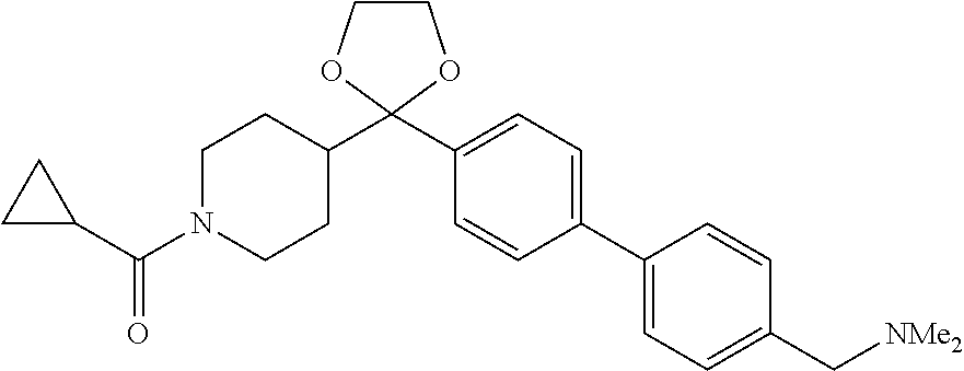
C1N(C(C2CC2)=O)CCC(C2(C3=CC=C(C4=CC=C(C[NMe2])C=C4)C=C3)OCCO2)C1
